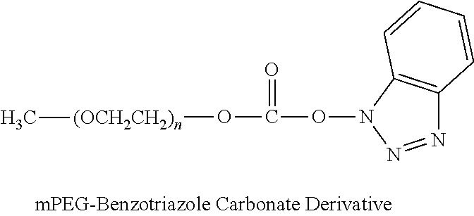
O([(OCH2CH2)n]C)C(ON1C2=C(N=N1)C=CC=C2)=O
